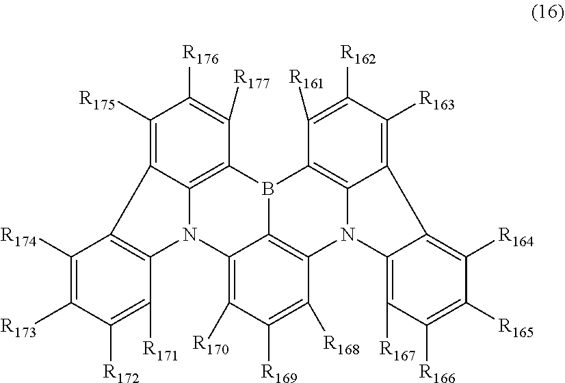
C1([R175])=C2C3=C(N4C5=C([R170])C([R169])=C([R168])C6=C5B(C(=C42)C([R177])=C1[R176])C1=C2C(=C([R163])C([R162])=C1[R161])C1=C([R164])C([R165])=C([R166])C([R167])=C1N62)C([R171])=C([R172])C([R173])=C3[R174]
